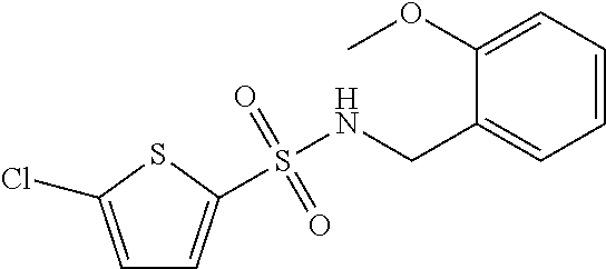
C1=C(Cl)SC(S(NCC2=CC=CC=C2OC)(=O)=O)=C1
